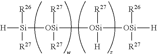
[H][Si]([OSi]([OSi]([OSi]([H])([R26])[R27])([R27])[H])([R27])[R27])([R26])[R27]
